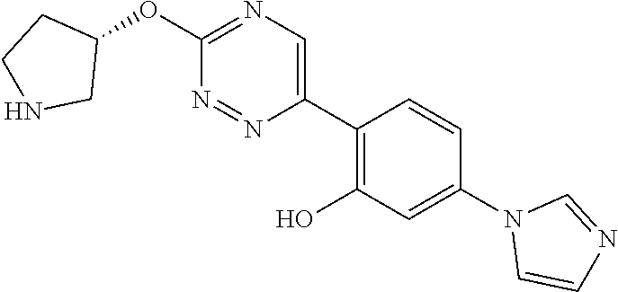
O(C1=NC=C(C2=C(O)C=C(N3C=CN=C3)C=C2)N=N1)C1CCNC1
